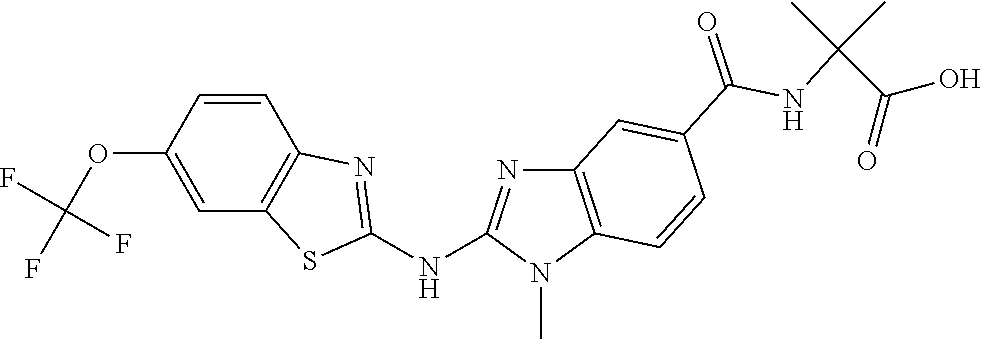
O(C1=CC2=C(C=C1)N=C(NC1=NC3=C(N1C)C=CC(C(NC(C(O)=O)(C)C)=O)=C3)S2)C(F)(F)F
